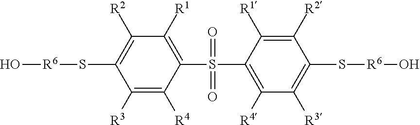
C1([R3])=C([R4])C(S(=O)(=O)C2=C([R4])C([R3])=C(S[R6]O)C([R2])=C2[R1])=C([R1])C([R2])=C1S[R6]O
